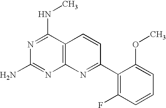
C12=C(C(NC)=NC(N)=N1)C=CC(C1=C(F)C=CC=C1OC)=N2
